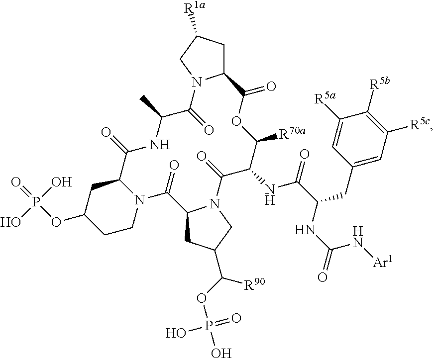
O=P(OC1CCN2C(C1)C(=O)NC(C)C(=O)N1C(CC([R1a])C1)C(=O)OC([R70a])C(NC(C(NC(=O)N[Ar1])CC1=CC([R5c])=C([R5b])C([R5a])=C1)=O)C(=O)N1C(CC(C(OP(O)(=O)O)[R90])C1)C2=O)(O)O
